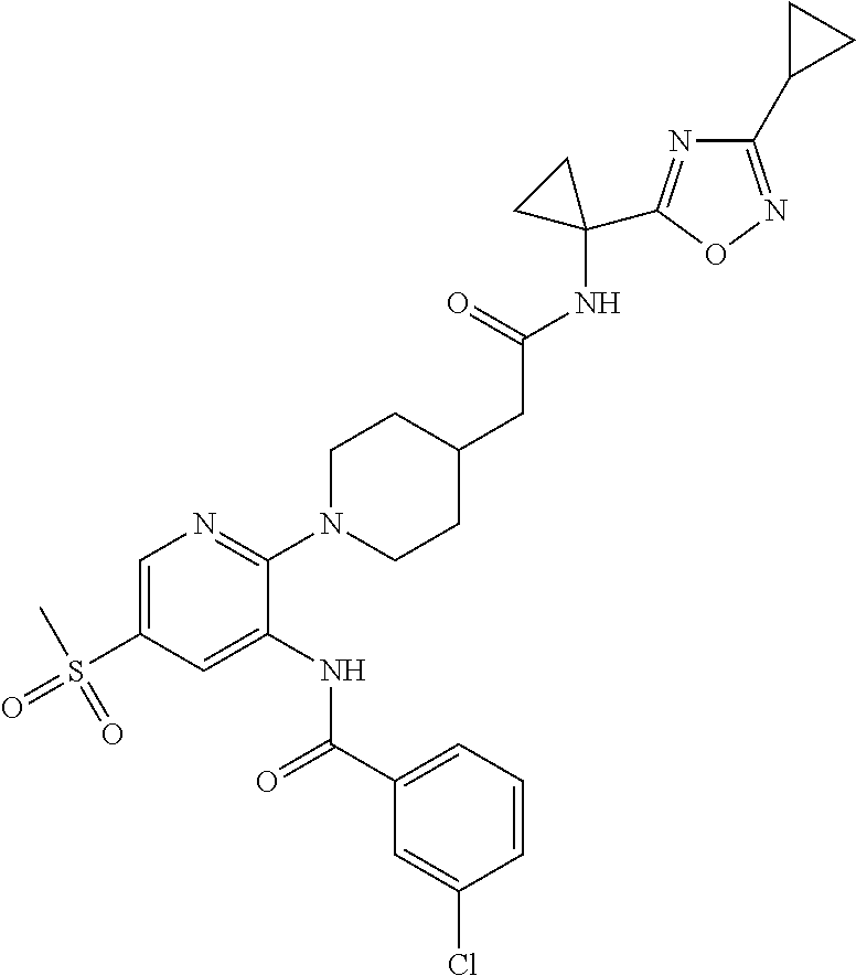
C1=C(S(C)(=O)=O)C=C(NC(C2=CC=CC(Cl)=C2)=O)C(N2CCC(CC(NC3(C4=NC(C5CC5)=NO4)CC3)=O)CC2)=N1
